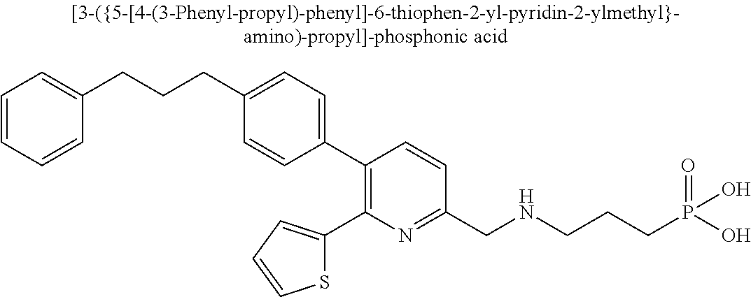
C1(CCCC2=CC=C(C3=C(C4=CC=CS4)N=C(CNCCCP(O)(O)=O)C=C3)C=C2)=CC=CC=C1
